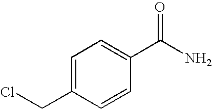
C1=C(CCl)C=CC(C(N)=O)=C1
